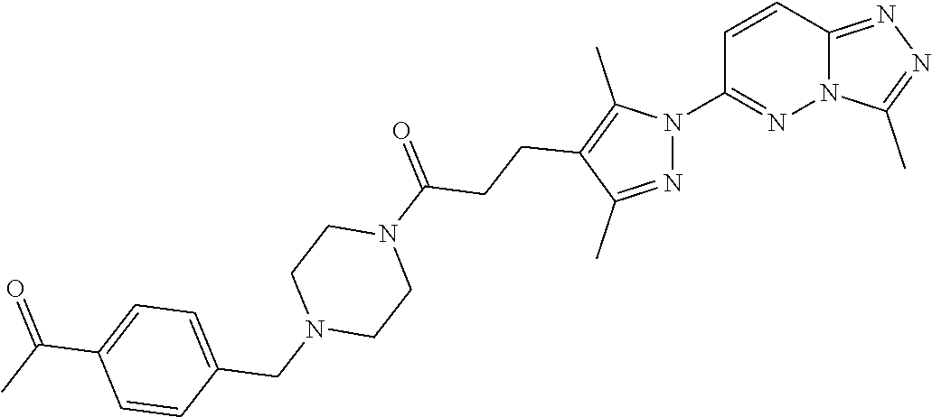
C12=NN=C(C)N1N=C(N1N=C(C)C(CCC(N3CCN(CC4=CC=C(C(C)=O)C=C4)CC3)=O)=C1C)C=C2
